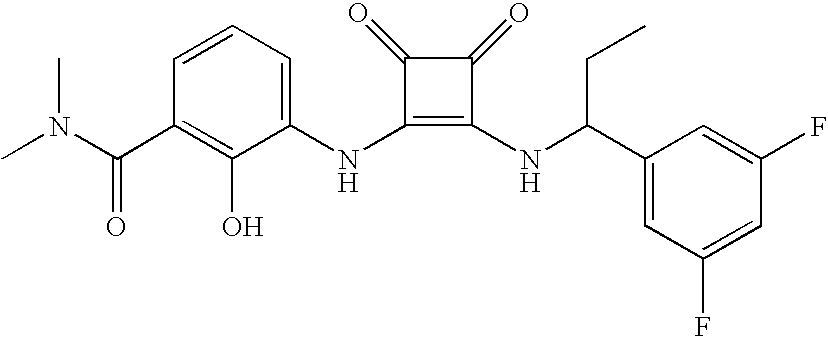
CN(C(C1=C(O)C(NC2=C(NC(C3=CC(F)=CC(F)=C3)CC)C(=O)C2=O)=CC=C1)=O)C
